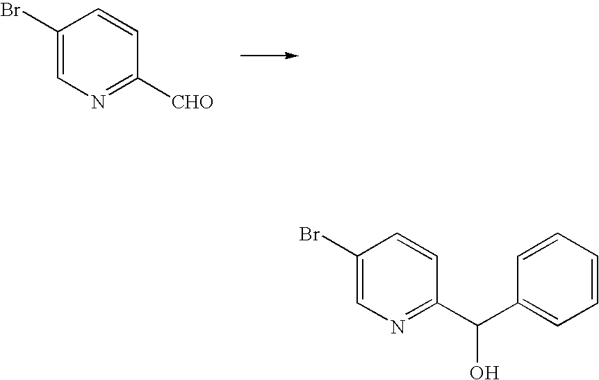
C1=CC([CHO])=NC=C1Br.C1=CC(C(C2=NC=C(Br)C=C2)O)=CC=C1
